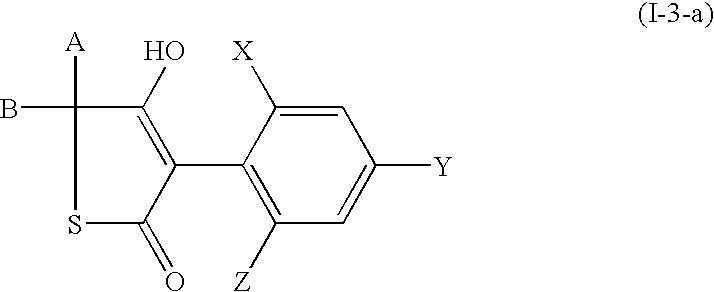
S1C(=O)C(C2=C([Z])C=C([Y])C=C2[X])=C(O)C1(B)[A]
